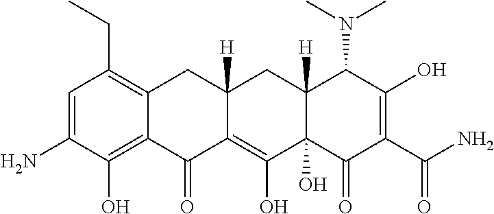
C1=C(N)C(O)=C2C(=C1CC)CC1([H])C(=C(O)C3(O)C([H])(C1)C(N(C)C)C(O)=C(C(N)=O)C3=O)C2=O
